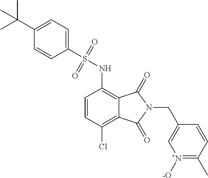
C1=CC(Cl)=C2C(=C1NS(=O)(=O)C1=CC=C(C(C)(C)C)C=C1)C(=O)N(CC1=C[N+]([-O])=C(C)C=C1)C2=O
